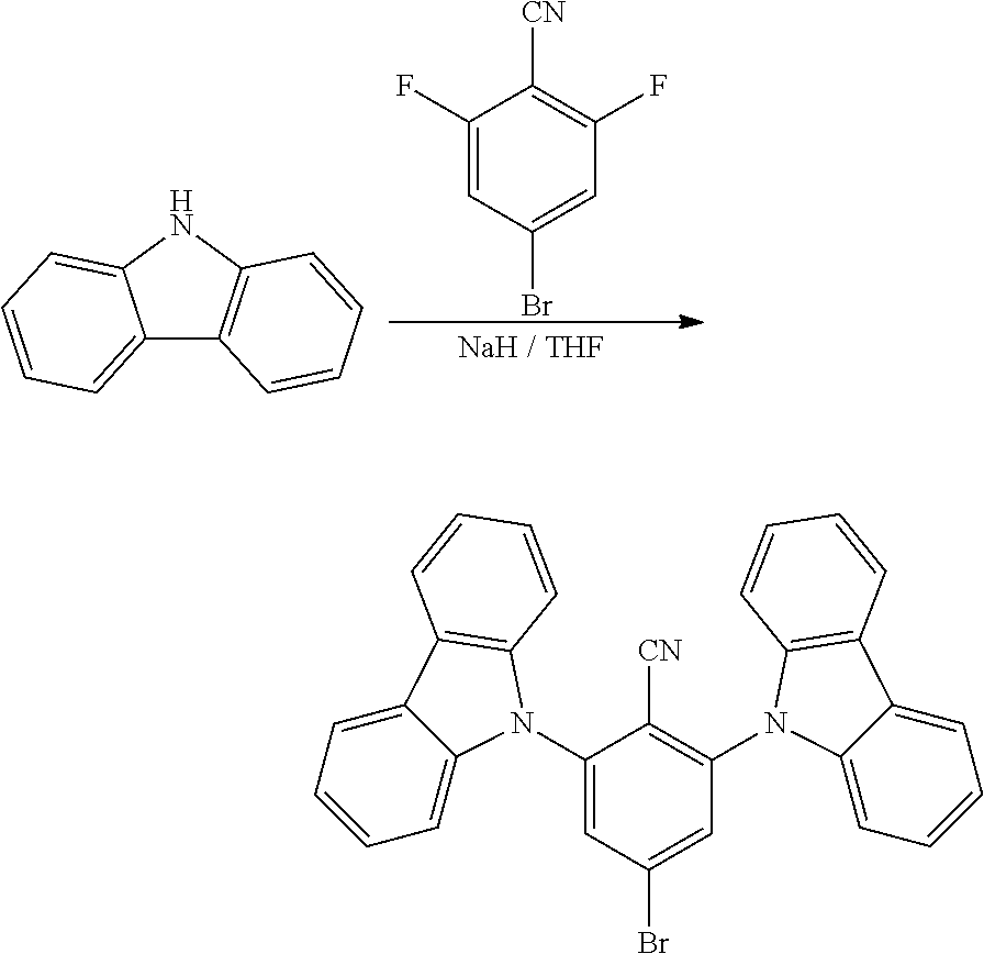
C1(N2C3=CC=CC=C3C3=C2C=CC=C3)=CC(Br)=CC(N2C3=CC=CC=C3C3=C2C=CC=C3)=C1[CN].C1(F)=CC(Br)=CC(F)=C1[CN].C12=CC=CC=C1NC1=C2C=CC=C1
